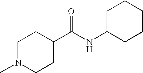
C1N(C)CCC(C(NC2CCCCC2)=O)C1
